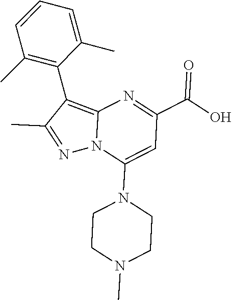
C12=C(C3=C(C)C=CC=C3C)C(C)=NN1C(N1CCN(C)CC1)=CC(C(O)=O)=N2
